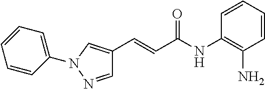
C1=CC=CC(NC(C=CC2=CN(C3=CC=CC=C3)N=C2)=O)=C1N
